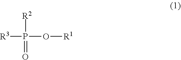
[R3]P(=O)([R2])O[R1]
